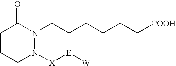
C1CCN([X][E][W])N(CCCCCC[COOH])C1=O
